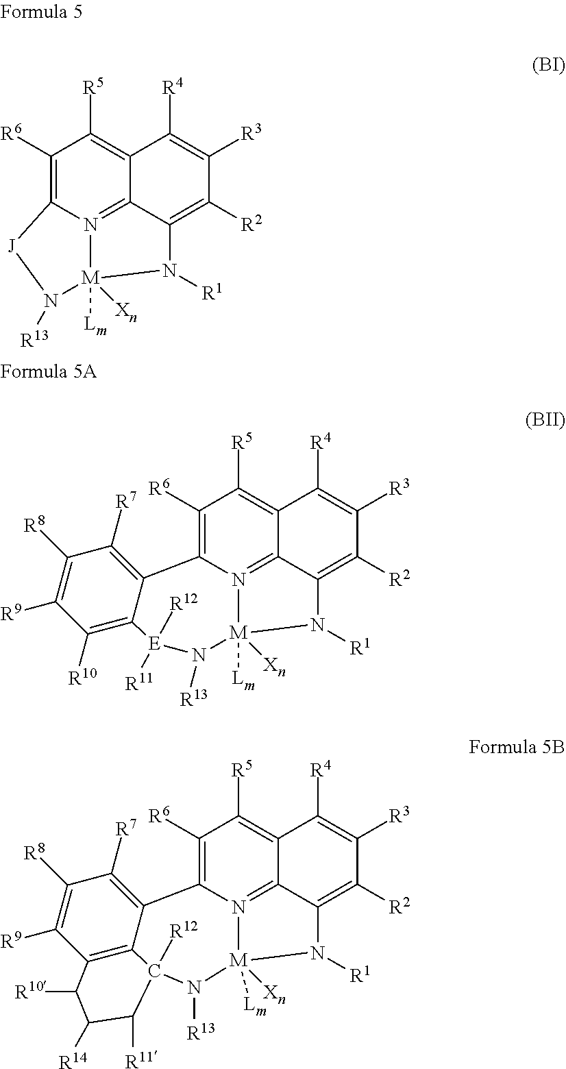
C1([R6])=C2N3=C4C(=C1[R5])C([R4])=C([R3])C([R2])=C4N([R1])[M]3([Lm])([Xn])N([R13])[J]2.C1([R6])=C2N3=C4C(=C1[R5])C([R4])=C([R3])C([R2])=C4N([R1])[M]3([Lm])([Xn])N([R13])[E]([R11])([R12])C1=C([R10])C([R9])=C([R8])C([R7])=C21.C1([R6])=C2N3=C4C(=C1[R5])C([R4])=C([R3])C([R2])=C4N([R1])[M]3([Lm])([Xn])N([R13])C1([R12])C3=C(C([R9])=C([R8])C([R7])=C23)C([R10])C([R14])C1[R11]
